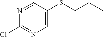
N1=CC(SCCC)=CN=C1Cl
